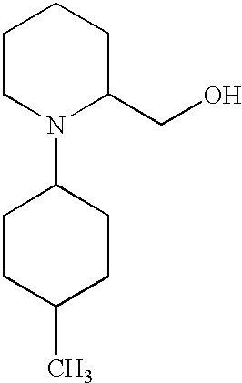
C1CN(C2CCC(C)CC2)C(CO)CC1
